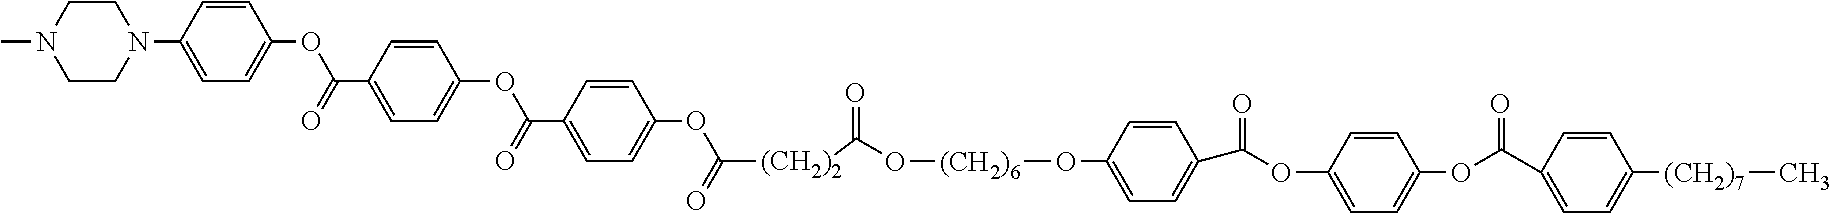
C1=CC(N2CCN(C)CC2)=CC=C1OC(=O)C1=CC=C(OC(=O)C2=CC=C(OC(=O)[(CH2)2]C(=O)O[(CH2)6]OC3=CC=C(C(OC4=CC=C(OC(C5=CC=C([(CH2)7]C)C=C5)=O)C=C4)=O)C=C3)C=C2)C=C1
